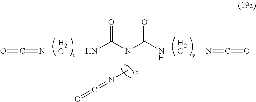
O=C=NCNC(=O)N(C(=O)NCN=C=O)CN=C=O
